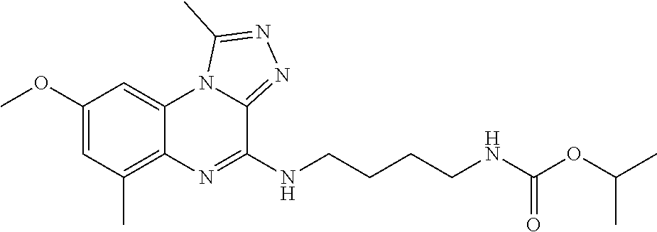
C1(OC)=CC(C)=C2C(=C1)N1C(=NN=C1C)C(NCCCCNC(OC(C)C)=O)=N2
